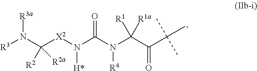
[R3a]N(C([X2]N(C(N(C(C(C(C)(C)C)=O)([R1])[R1a])[R4])=O)[H*])([R2])[R2a])[R3]
